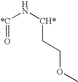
[*C](N[CH*]CCOC)=O
